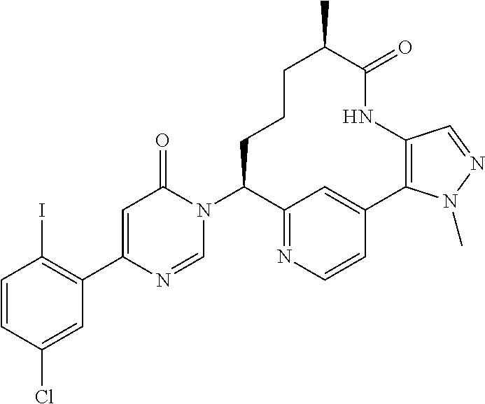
IC1=C(C2=CC(=O)N(C3C4=NC=CC(=C4)C4=C(C=NN4C)NC(=O)C(C)CCC3)C=N2)C=C(Cl)C=C1
